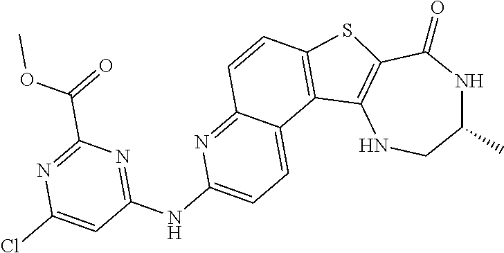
C1(C)NC(=O)C2=C(NC1)C1=C(S2)C=CC2=NC(NC3=NC(C(=O)OC)=NC(Cl)=C3)=CC=C12
